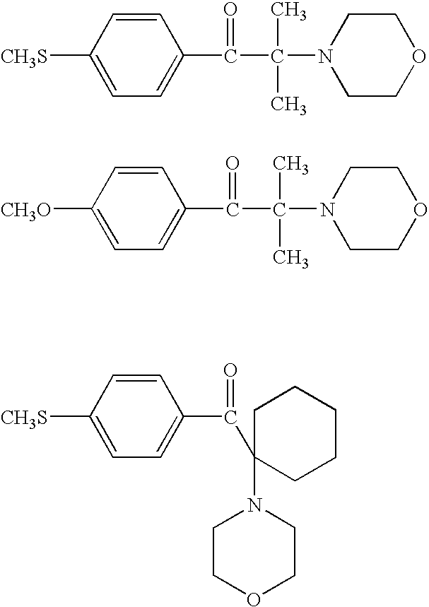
[CH3S]C1=CC=C(C(=O)C(C)(C)N2CCOCC2)C=C1.[CH3O]C1=CC=C(C(=O)C(C)(C)N2CCOCC2)C=C1.[CH3S]C1=CC=C(C(=O)C2(N3CCOCC3)CCCCC2)C=C1
